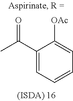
C1(C(C)=O)=CC=CC=C1[OAc]
